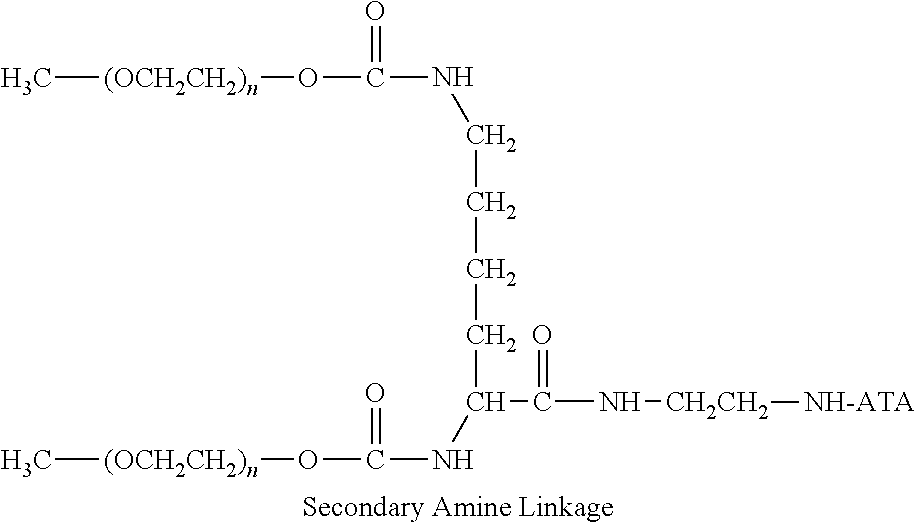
C[(OCH2CH2)n]OC(NCCCCC(C(N[CH2CH2][NH-ATA])=O)NC(O[(OCH2CH2)n]C)=O)=O
